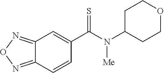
C1C(N(C(C2=CC3=NON=C3C=C2)=S)[Me])CCOC1
